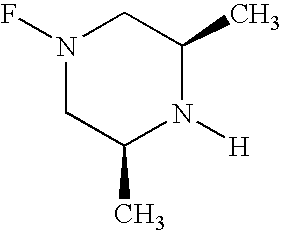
FN1CC(C)N([H])C(C)C1
